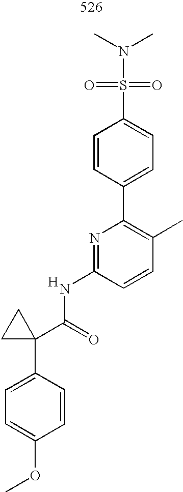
C1=C(C2(C(=O)NC3=NC(C4=CC=C(S(=O)(=O)N(C)C)C=C4)=C(C)C=C3)CC2)C=CC(OC)=C1.[H]
